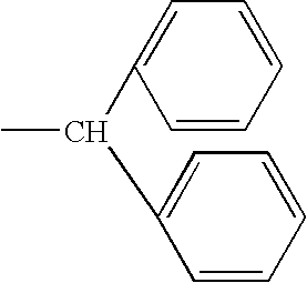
C(C1=CC=CC=C1)(C1=CC=CC=C1)C
